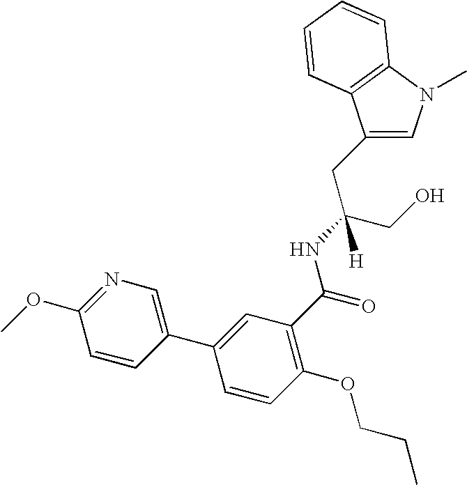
C1(CC(CO)(NC(=O)C2=C(OCCC)C=CC(C3=CN=C(OC)C=C3)=C2)[H])=CN(C)C2=C1C=CC=C2
